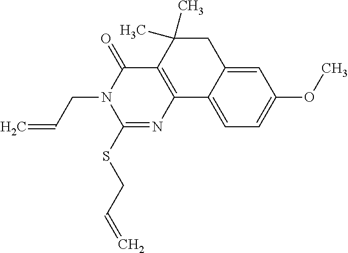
C1(SCC=C)=NC2=C(C(=O)N1CC=C)C(C)(C)CC1=CC(OC)=CC=C21
